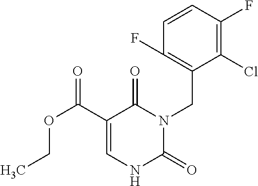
C1(Cl)=C(F)C=CC(F)=C1CN1C(=O)C(C(OCC)=O)=CNC1=O
